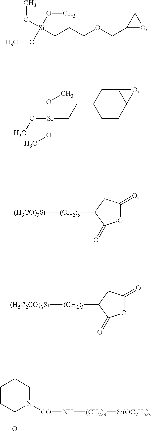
[Si](CCCOCC1OC1)(OC)(OC)OC.C12CC(CC[Si](OC)(OC)OC)CCC1O2.O1C(=O)CC([(CH2)3][(H3CO)3Si])C1=O.O1C(=O)CC([(CH2)3][(H5C2CO)3Si])C1=O.C1CC(=O)N([CO]N[(CH2)3][Si(OC2H5)3])CC1
